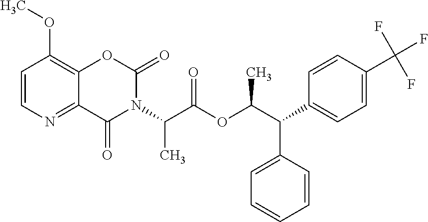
C1=CN=C2C(=C1OC)OC(=O)N(C(C(OC(C(C1=CC=C(C(F)(F)F)C=C1)C1=CC=CC=C1)C)=O)C)C2=O
